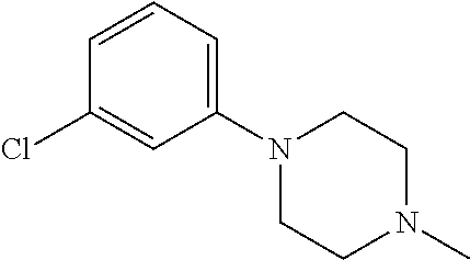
C1=CC=C(N2CCN(C)CC2)C=C1Cl
